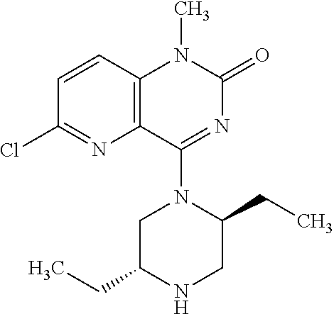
N1(C)C(=O)N=C(N2CC(CC)NCC2CC)C2=C1C=CC(Cl)=N2
